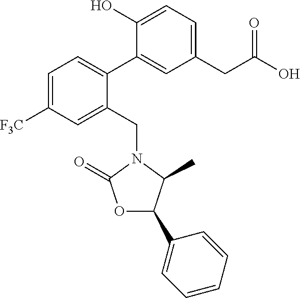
C1(C2=CC=C([F3C])C=C2CN2C(=O)OC(C3=CC=CC=C3)C2C)=CC(CC(O)=O)=CC=C1O
